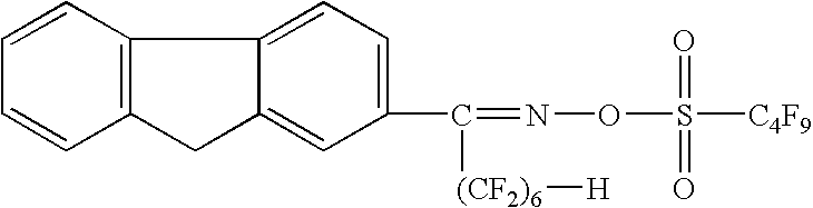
C1=CC2=C(C=C1)CC1=CC(C([(CF2)6][H])=NOS(=O)(=O)[C4F9])=CC=C21
